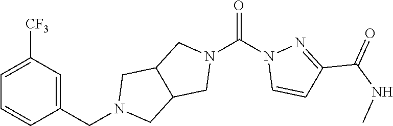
C1=C([CF3])C=C(CN2CC3C(C2)CN(C(=O)N2C=CC(C(NC)=O)=N2)C3)C=C1
